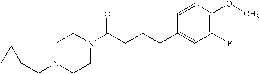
C1(CN2CCN(C(CCCC3=CC(F)=C(OC)C=C3)=O)CC2)CC1
